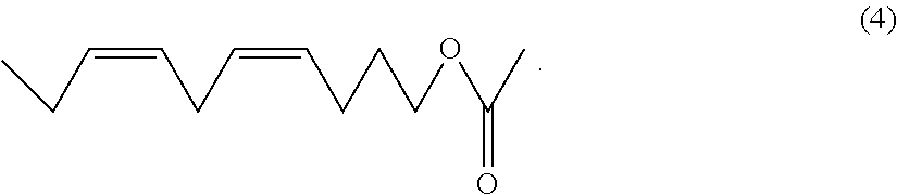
C(CC)=CCC=CCCCOC(C)=O
